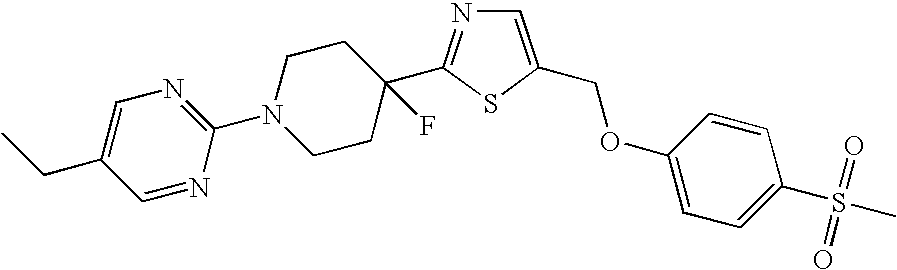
C1=C(COC2=CC=C(S(C)(=O)=O)C=C2)SC(C2(F)CCN(C3=NC=C(CC)C=N3)CC2)=N1
